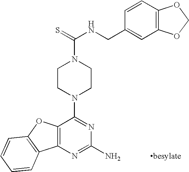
C12=C(N=C(N)N=C1N1CCN(C(=S)NCC3=CC4=C(C=C3)OCO4)CC1)C1=C(O2)C=CC=C1.[besylate]
